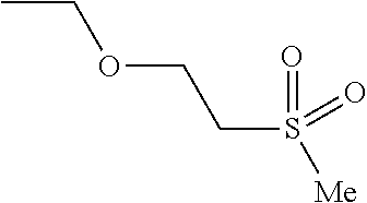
CCOCCS([Me])(=O)=O
